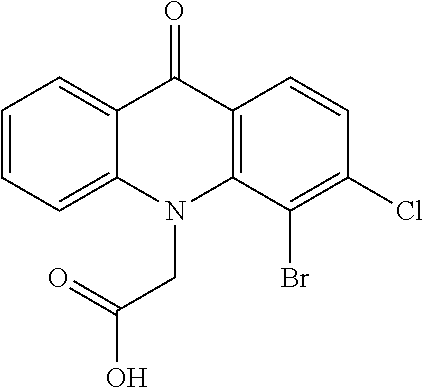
C12=C(C=CC(Cl)=C1Br)C(=O)C1=CC=CC=C1N2CC(=O)O
